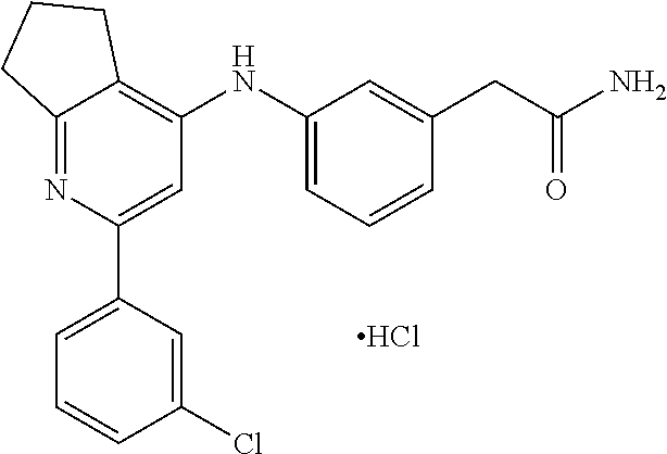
C12=NC(C3=CC=CC(Cl)=C3)=CC(NC3=CC=CC(CC(N)=O)=C3)=C1CCC2.Cl
